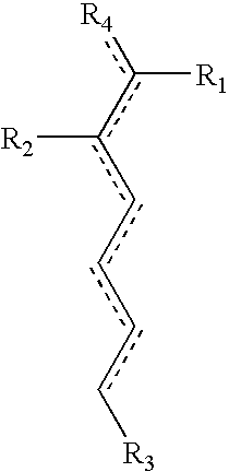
[R4]c([R1])c(cccc[R3])[R2]
